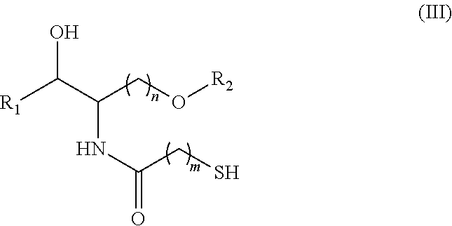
C(NC(CS)=O)(CO[R2])C([R1])O
